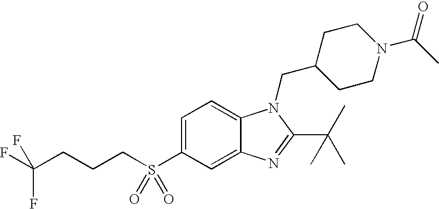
C1=C(S(CCCC(F)(F)F)(=O)=O)C=C2C(=C1)N(CC1CCN(C(C)=O)CC1)C(C(C)(C)C)=N2
